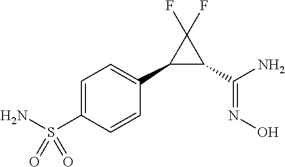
C1(C2=CC=C(S(N)(=O)=O)C=C2)C(C(N)=NO)C1(F)F
